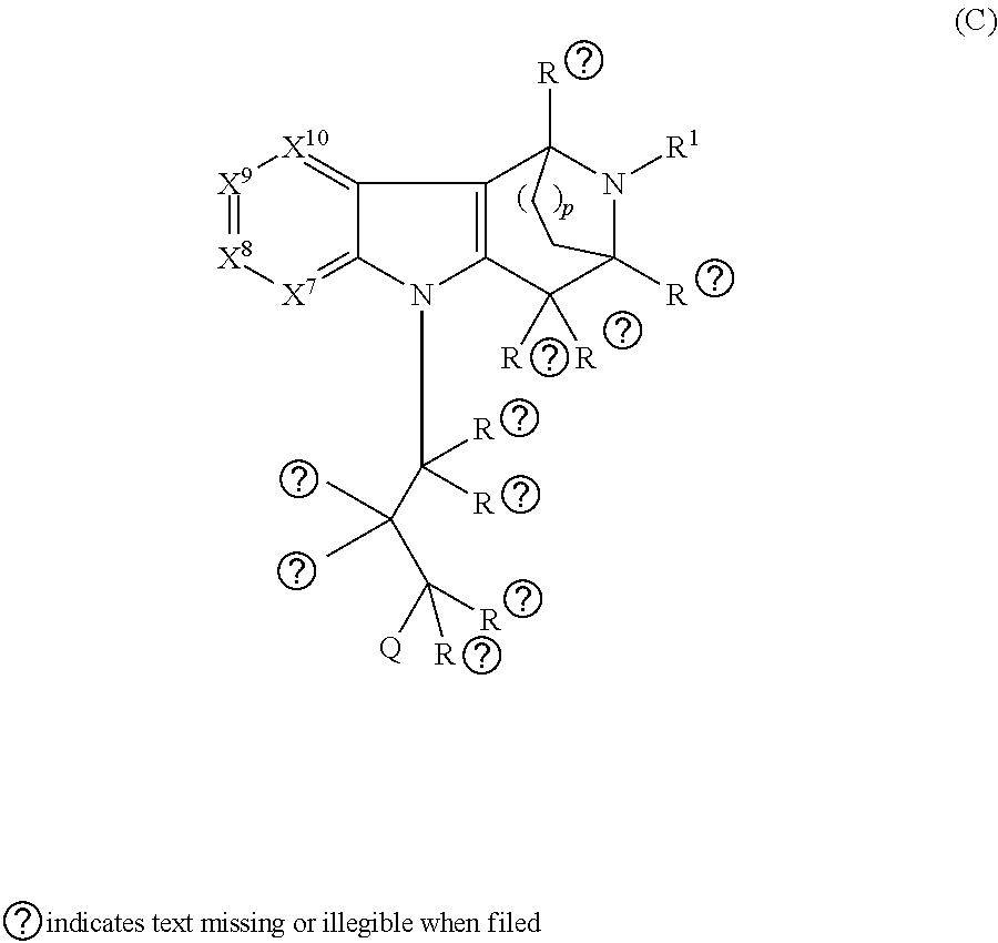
C12=[X10][X9]=[X8][X7]=C1N(C([R])([R])C(C([Q])([R])[R])(C)C)C1=C2C2([R])N([R1])C([R])(C1([R])[R])CC2
